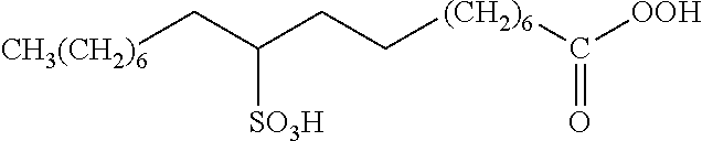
C(C[(CH2)6]C([OOH])=O)C([SO3H])C[CH3(CH2)6]
